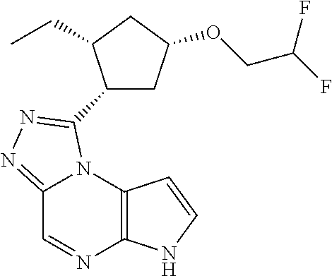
C12=NN=C(C3CC(OCC(F)F)CC3CC)N1C1=C(N=C2)NC=C1
